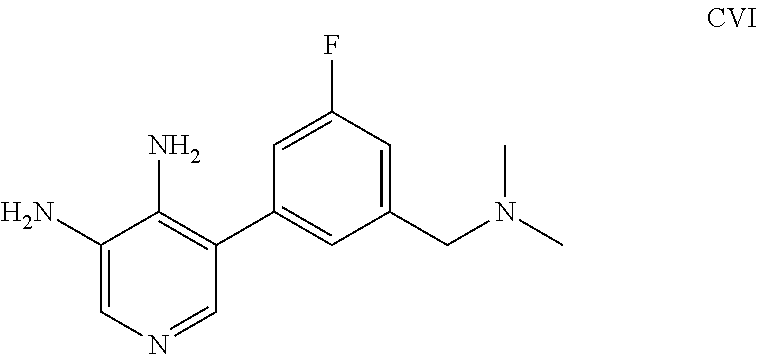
C1(N)=CN=CC(C2=CC(CN(C)C)=CC(F)=C2)=C1N
